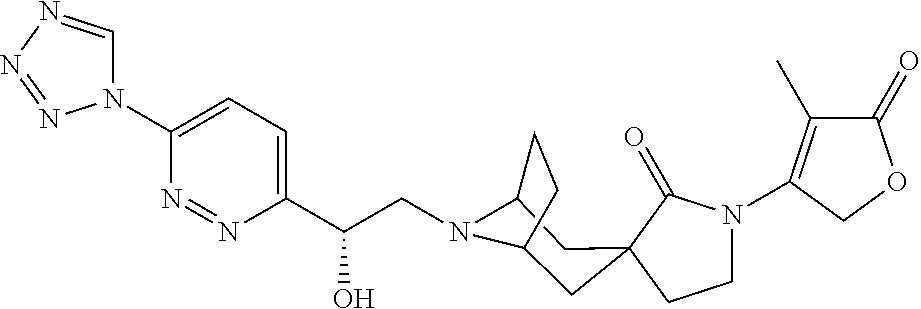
C1(=O)C(C)=C(N2CCC3(C2=O)CC2N(CC(C4=CC=C(N5C=NN=N5)N=N4)O)C(C3)CC2)CO1
